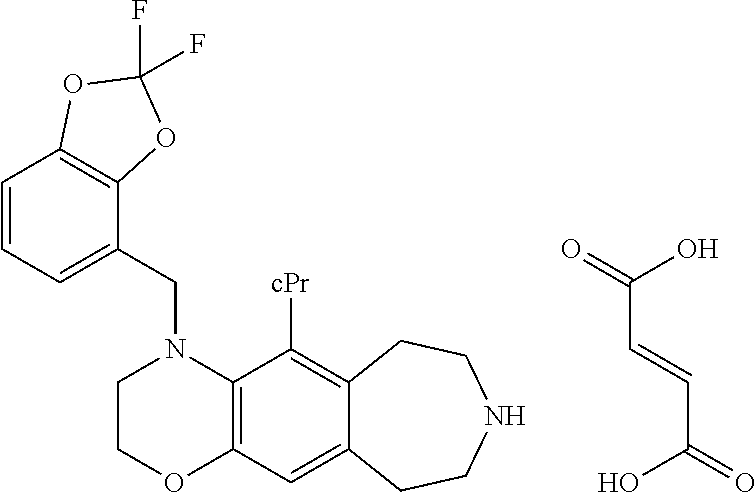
C1COC2=C(N1CC1=CC=CC3=C1OC(F)(F)O3)C([cPr])=C1C(=C2)CCNCC1.OC(=O)C=CC(O)=O
